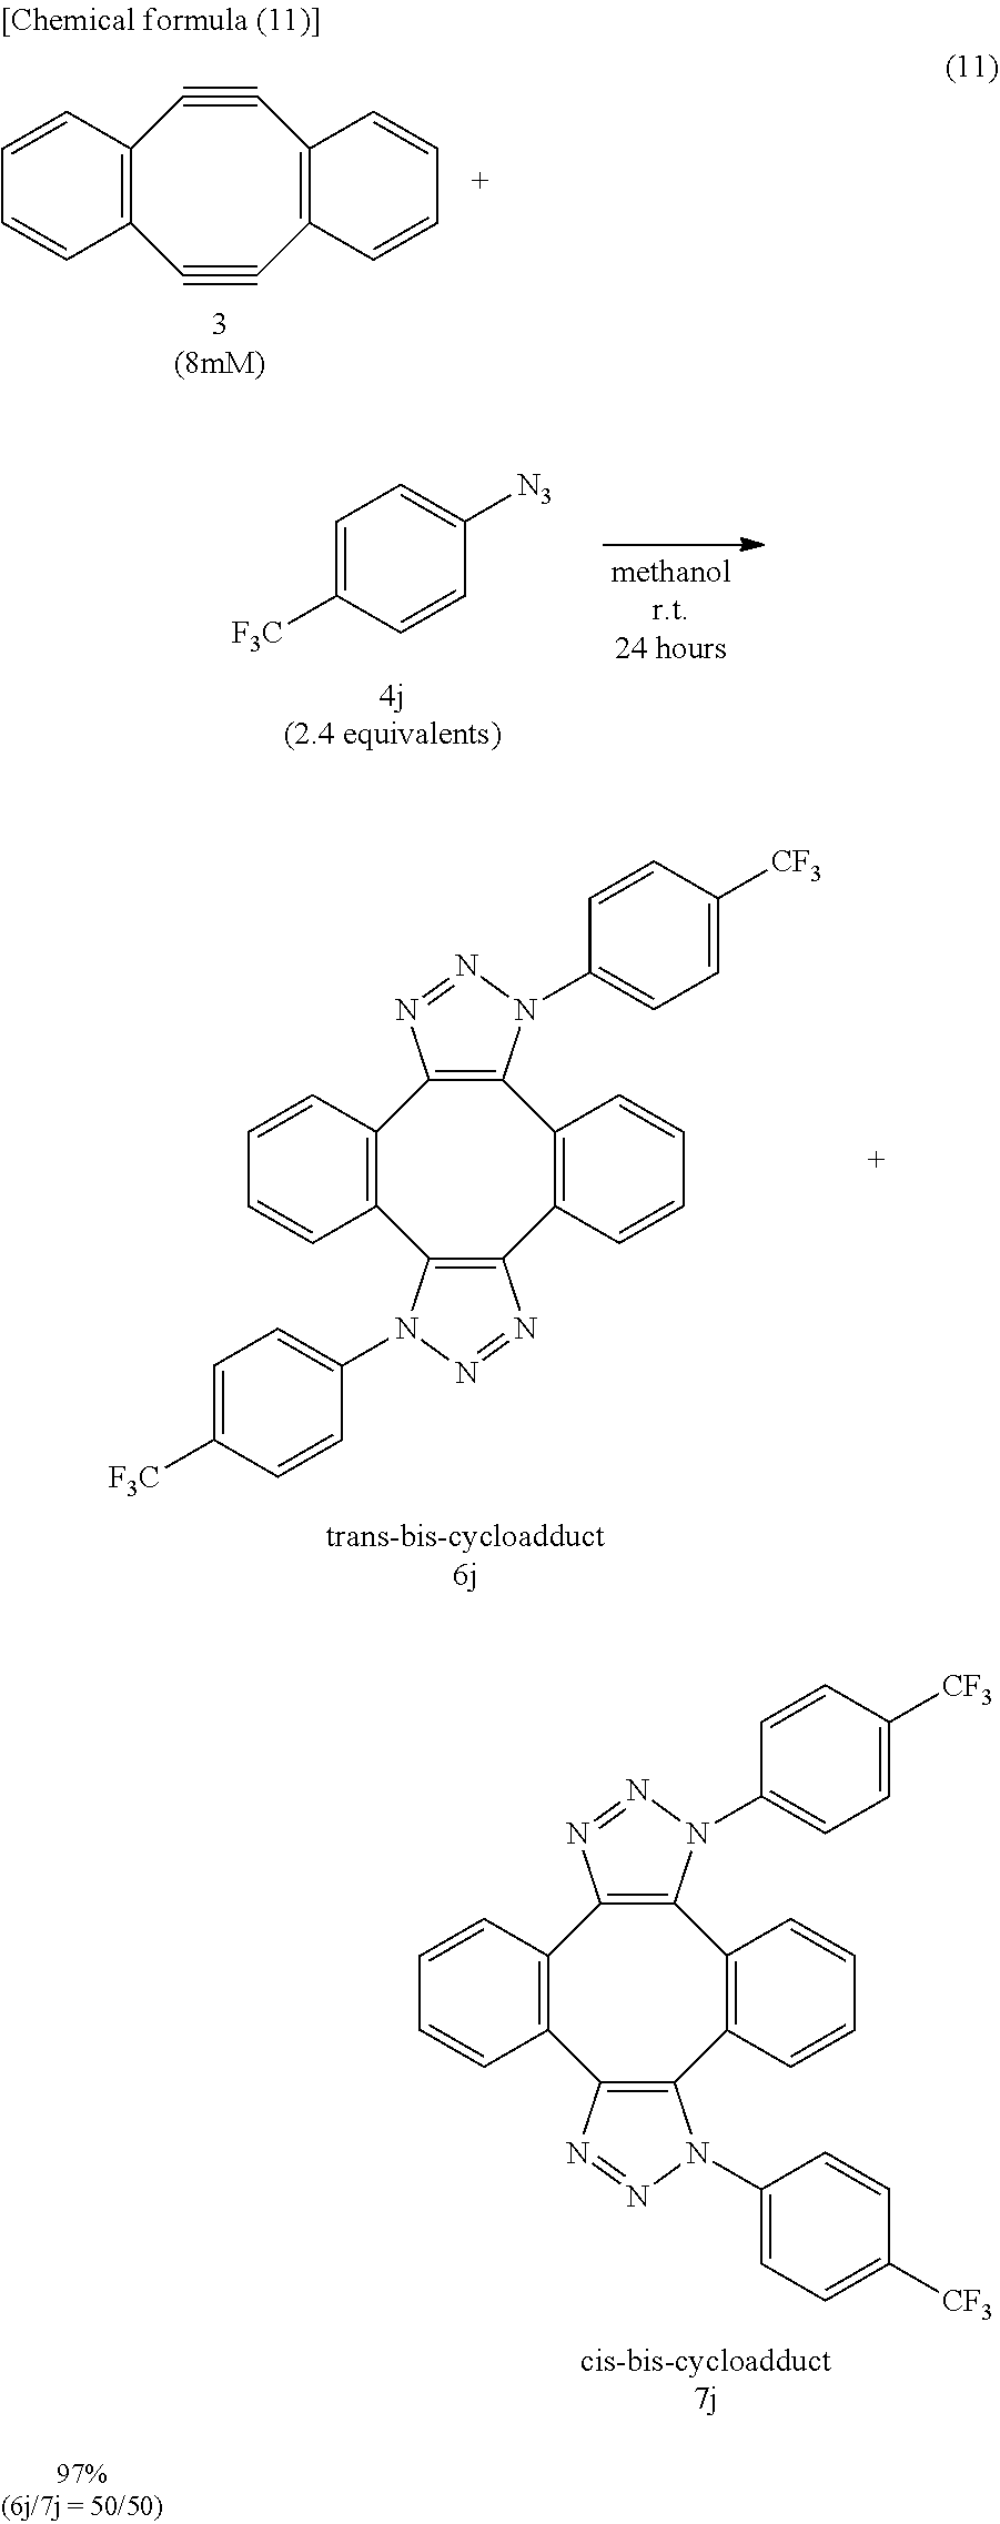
C12=C(C3=C(C4=C(C5=C1N=NN5C1=CC=C([CF3])C=C1)C=CC=C4)N(C1=CC=C([CF3])C=C1)N=N3)C=CC=C2.C12=C(C#CC3=C(C#C1)C=CC=C3)C=CC=C2.C1=C([F3C])C=CC([N3])=C1.C12=C(C3=C(C4=C(C5=C1N=NN5C1=CC=C([CF3])C=C1)C=CC=C4)N=NN3C1=CC=C([F3C])C=C1)C=CC=C2
